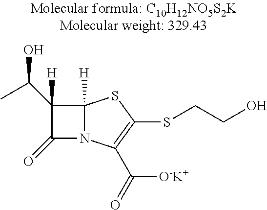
C12([H])N(C(C(=O)[O-K+])=C(SCCO)S1)C(=O)C2(C(C)O)[H]
